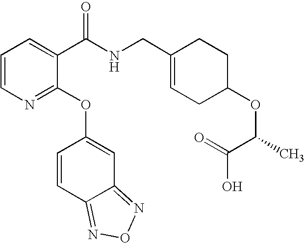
C1=CN=C(OC2=CC3=NON=C3C=C2)C(C(NCC2=CCC(OC(C(O)=O)C)CC2)=O)=C1
